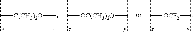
C([C(CH3)2O]C(C)C)(C)C.C([OC(CH3)2O]C(C)C)(C)C.C([OCF2]C(C)C)(C)C
